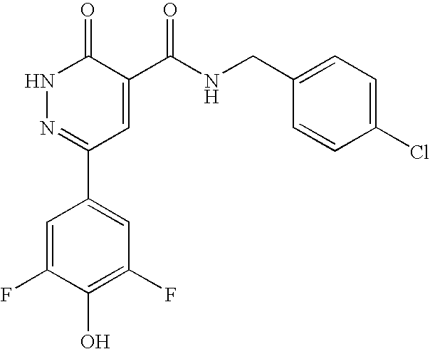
N1N=C(C2=CC(F)=C(O)C(F)=C2)C=C(C(NCC2=CC=C(Cl)C=C2)=O)C1=O
